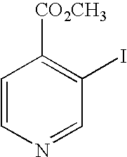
C1=CN=CC(I)=C1[CO2CH3]
